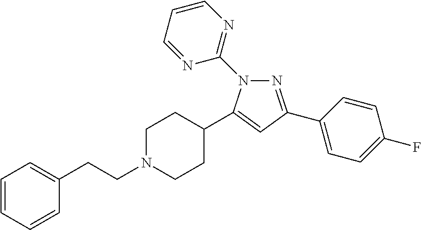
C1=CC=CC(CCN2CCC(C3=CC(C4=CC=C(F)C=C4)=NN3C3=NC=CC=N3)CC2)=C1
